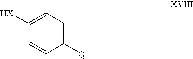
C1([HX])=CC=C([Q])C=C1
